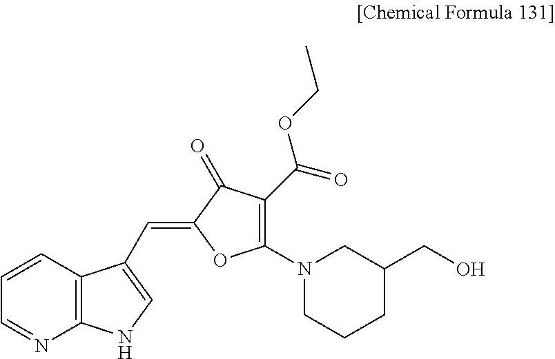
C1=CC=NC2=C1C(C=C1C(=O)C(C(OCC)=O)=C(N3CCCC(CO)C3)O1)=CN2
